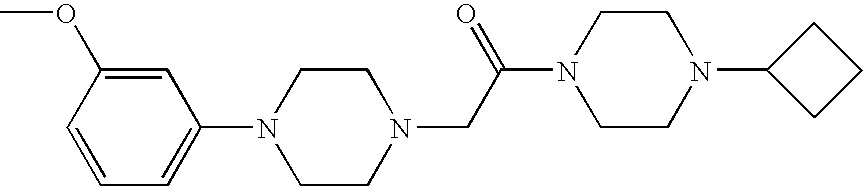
N1(C2=CC=CC(OC)=C2)CCN(CC(N2CCN(C3CCC3)CC2)=O)CC1
